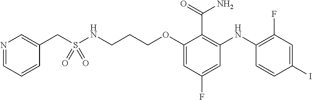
N1=CC=CC(CS(NCCCOC2=CC(F)=CC(NC3=C(F)C=C(I)C=C3)=C2C(N)=O)(=O)=O)=C1
